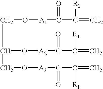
C(O[A1]C(C(=C)[R1])=O)C(CO[A3]C(C(=C)[R1])=O)O[A2]C(C(=C)[R1])=O
